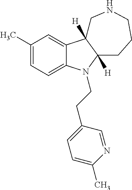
C1(C)=CC=C2C(=C1)C1([H])C([H])(N2CCC2=CC=C(C)N=C2)CCCNC1
